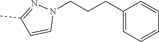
C1(CCCN2N=C(C)C=C2)=CC=CC=C1
